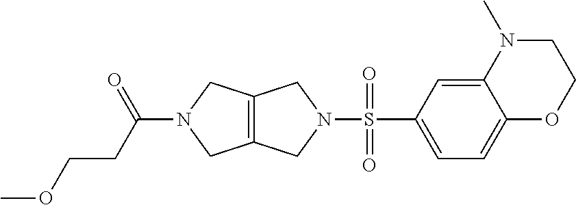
C12=C(CN(S(C3=CC=C4C(=C3)N(C)CCO4)(=O)=O)C1)CN(C(=O)CCOC)C2
